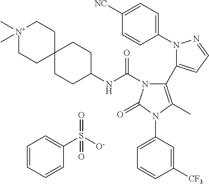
C1=CC=CC(S([O-])(=O)=O)=C1.C1(N2N=CC=C2C2=C(C)N(C3=CC=CC([CF3])=C3)C(=O)N2C(NC2CCC3(CC2)CC[N+](C)(C)CC3)=O)=CC=C([NC])C=C1
